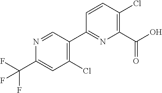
FC(F)(F)C1=CC(Cl)=C(C2=NC(C(O)=O)=C(Cl)C=C2)C=N1
